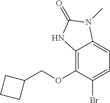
C12=C(OCC3CCC3)C(Br)=CC=C1N(C)C(=O)N2
